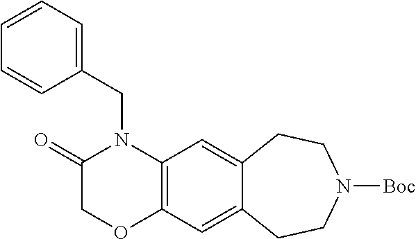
C12=C(C=C3C(=C1)CCN([Boc])CC3)N(CC1=CC=CC=C1)C(=O)CO2
